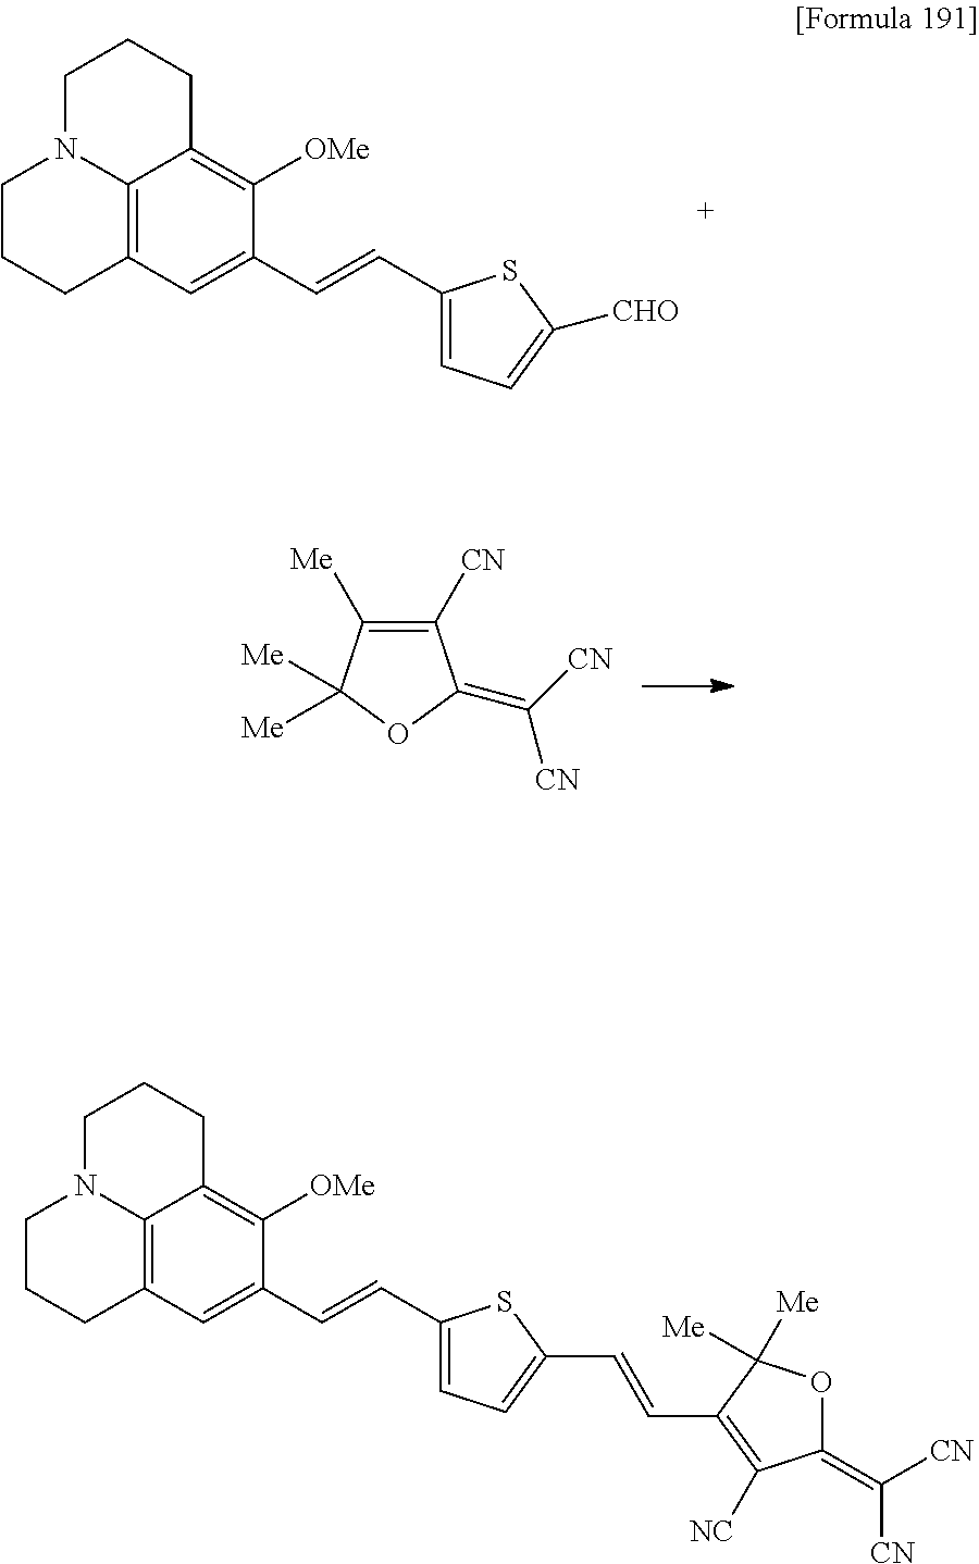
C12=C3C=C(C=CC4=CC=C([CHO])S4)C([OMe])=C1CCCN2CCC3.C1([CN])=C([Me])C([Me])([Me])OC1=C([CN])[CN].C12=C3C=C(C=CC4=CC=C(C=CC5=C([NC])C(=C([CN])[CN])OC5([Me])[Me])S4)C([OMe])=C1CCCN2CCC3
